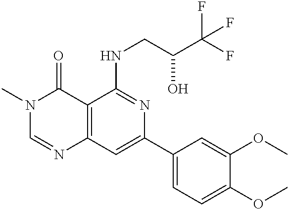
C12=C(C=C(C3=CC=C(OC)C(OC)=C3)N=C1NCC(C(F)(F)F)O)N=CN(C)C2=O
